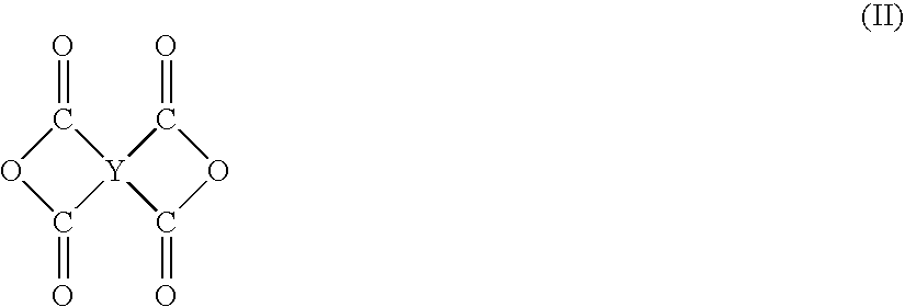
O1C(=O)[Y]2(C1=O)C(=O)OC2=O
